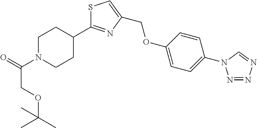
N1=NN=CN1C1=CC=C(OCC2=CSC(C3CCN(C(=O)COC(C)(C)C)CC3)=N2)C=C1
